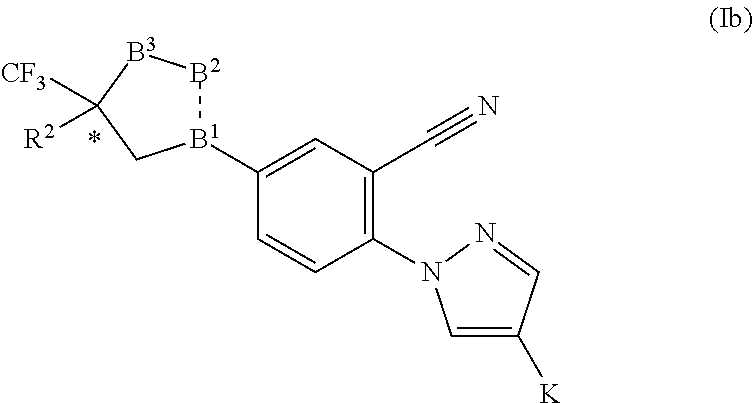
[B1]1(C2=CC(C#N)=C(N3C=C([K])C=N3)C=C2)[B2][B3]C([CF3])([R2])C1
